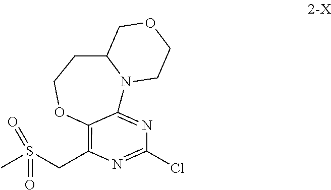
C12=C(CS(C)(=O)=O)N=C(Cl)N=C1N1C(CCO2)COCC1
